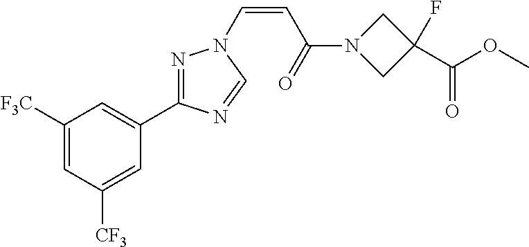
C1([F3C])=CC([CF3])=CC(C2=NN(C=CC(N3CC(F)(C(OC)=O)C3)=O)C=N2)=C1
